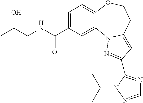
C1=C(C(=O)NCC(O)(C)C)C=C2C(=C1)OCCC1=CC(C3=NC=NN3C(C)C)=NN21
